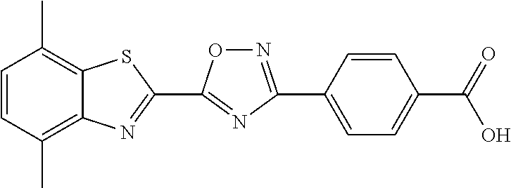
C1=CC(C)=C2C(=C1C)SC(C1=NC(C3=CC=C(C(=O)O)C=C3)=NO1)=N2
